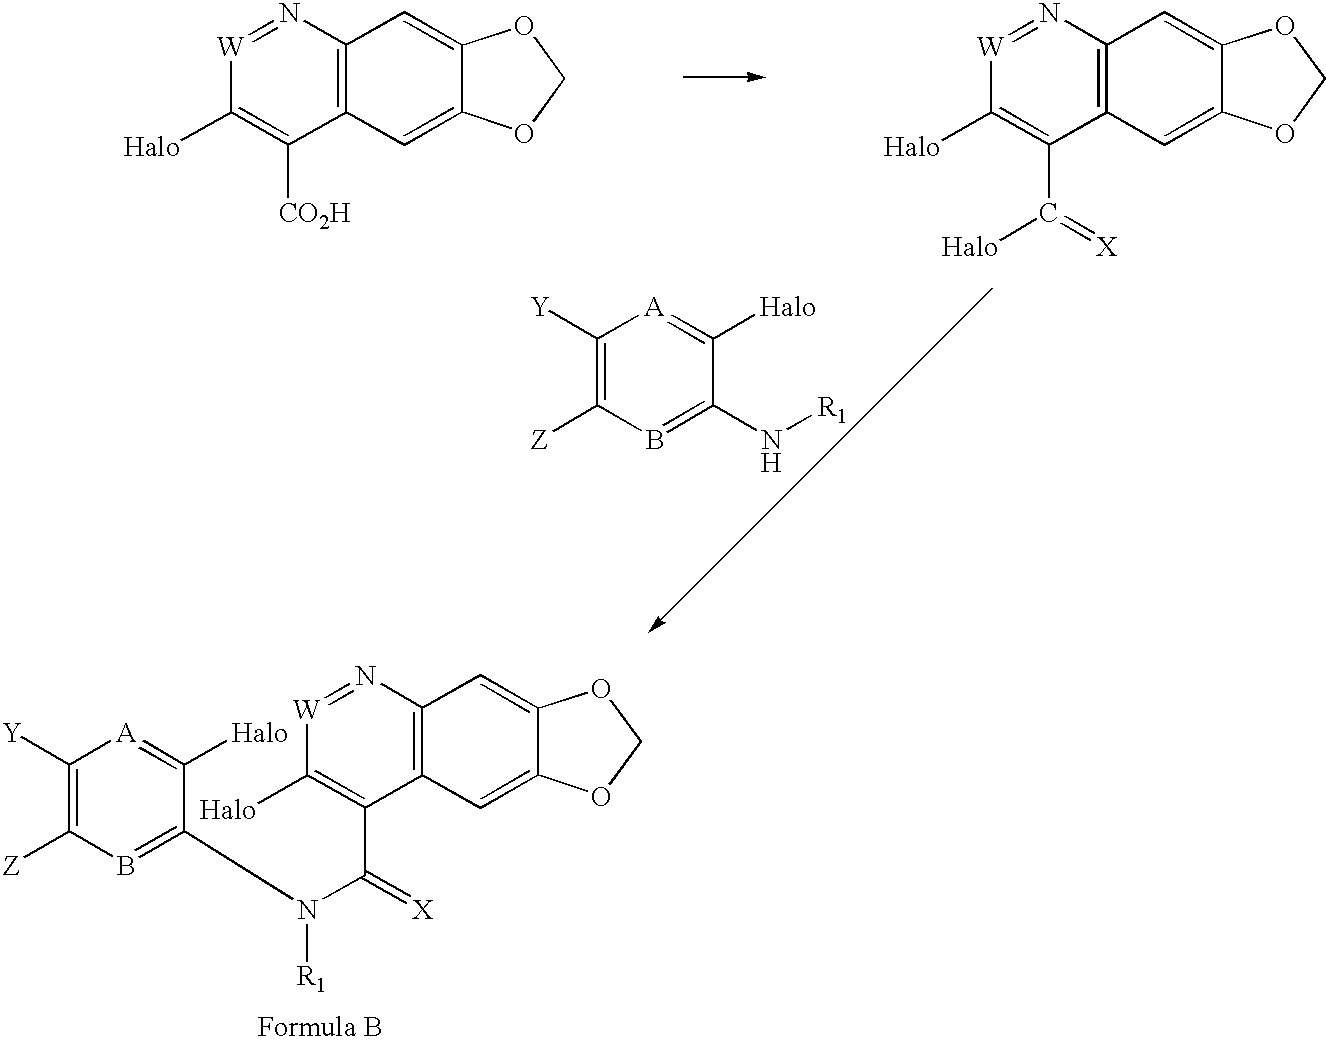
C1([Y])=C([Z])B=C(N[R1])C([Halo])=[A]1.C1([Y])=C([Z])B=C(N([R1])C(C2=C([Halo])[W]=NC3=C2C=C2C(=C3)OCO2)=[X])C([Halo])=[A]1.[W]1=NC2=C(C([CO2H])=C1[Halo])C=C1C(=C2)OCO1.[W]1=NC2=C(C(C(=[X])[Halo])=C1[Halo])C=C1C(=C2)OCO1
